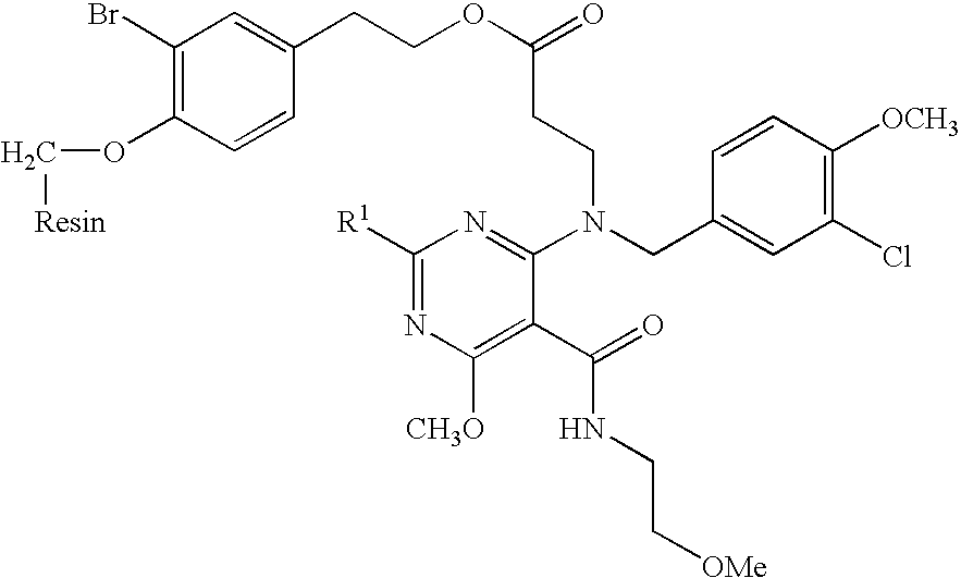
C1([R1])=NC([CH3O])=C(C(=O)NCC[OMe])C(N(CC2=CC(Cl)=C([OCH3])C=C2)CCC(OCCC2=CC(Br)=C(OC[Resin])C=C2)=O)=N1
